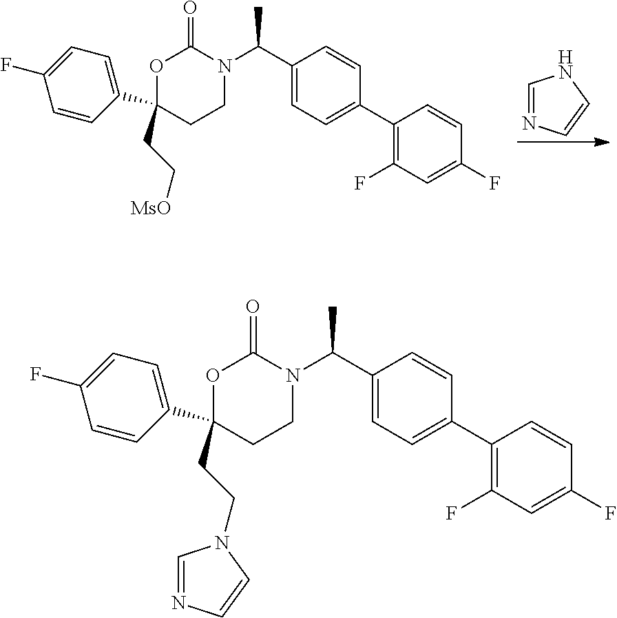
O1C(C2=CC=C(F)C=C2)(CC[MsO])CCN(C(C2=CC=C(C3=C(F)C=C(F)C=C3)C=C2)C)C1=O.C1=NC=CN1.O1C(C2=CC=C(F)C=C2)(CCN2C=NC=C2)CCN(C(C2=CC=C(C3=C(F)C=C(F)C=C3)C=C2)C)C1=O
